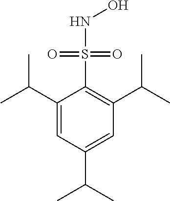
C1(C(C)C)=CC(C(C)C)=CC(C(C)C)=C1S(NO)(=O)=O
